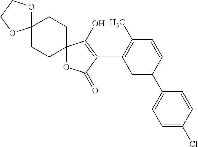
C1=CC(C2=CC=C(Cl)C=C2)=CC(C2=C(O)C3(OC2=O)CCC2(CC3)OCCO2)=C1C
